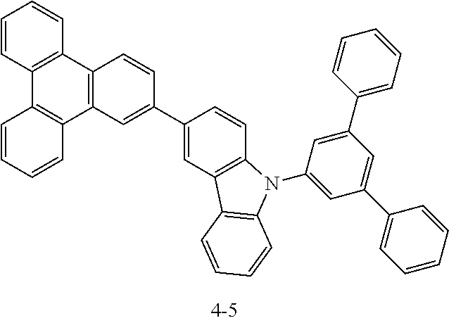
C1=CC2=C(C=C1)C1=C(C3=C2C=CC=C3)C=C(C2=CC3=C(C=C2)N(C2=CC(C4=CC=CC=C4)=CC(C4=CC=CC=C4)=C2)C2=C3C=CC=C2)C=C1
